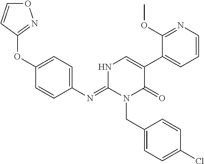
O(C1=CC=C(N=C2N(CC3=CC=C(Cl)C=C3)C(=O)C(C3=CC=CN=C3OC)=CN2)C=C1)C1=NOC=C1
